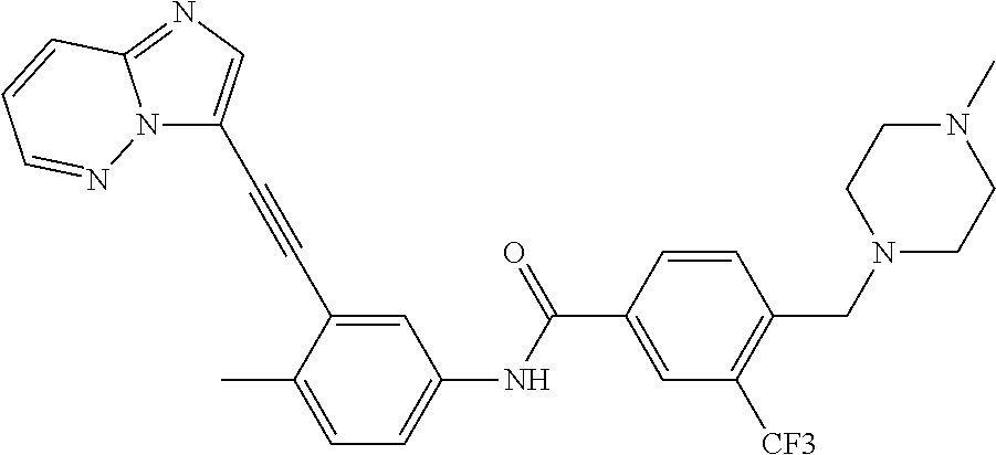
N12C(C#CC3=CC(NC(C4=CC([CF3])=C(CN5CCN(C)CC5)C=C4)=O)=CC=C3C)=CN=C1C=CC=N2
